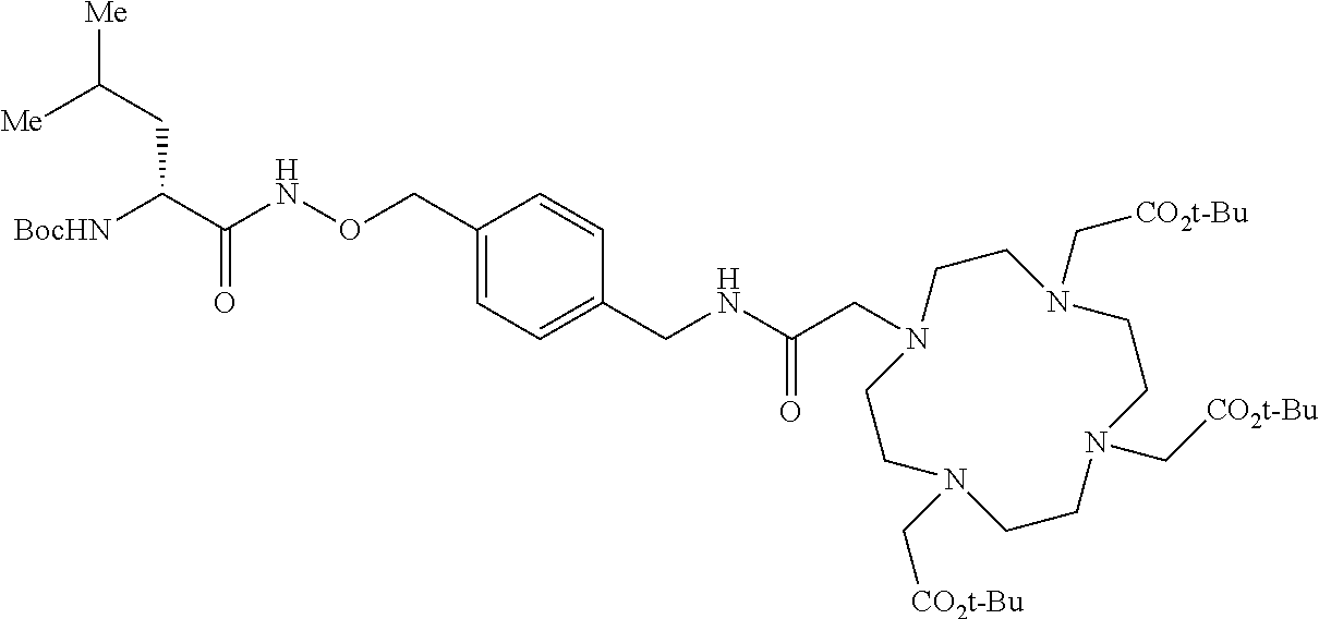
C(C(C(NOCC1=CC=C(CNC(CN2CCN(C[CO2t-Bu])CCN(C[CO2t-Bu])CCN(C[CO2t-Bu])CC2)=O)C=C1)=O)[BocHN])C([Me])[Me]
